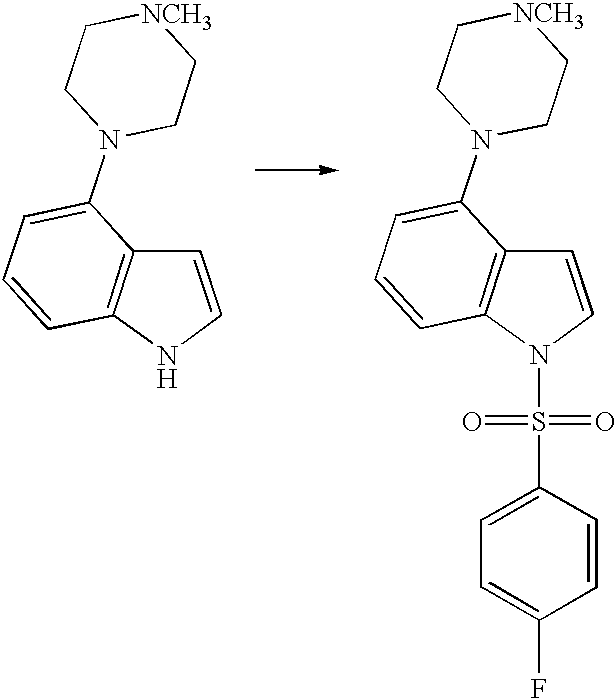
N1(S(C2=CC=C(F)C=C2)(=O)=O)C=CC2=C1C=CC=C2N1CC[NCH3]CC1.N1C=CC2=C1C=CC=C2N1CC[NCH3]CC1
